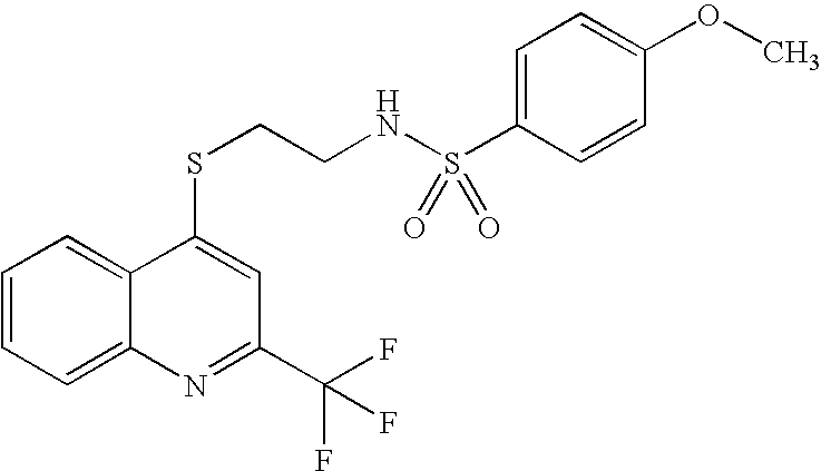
C1=CC=C2C(=C1)C(SCCNS(C1=CC=C(OC)C=C1)(=O)=O)=CC(C(F)(F)F)=N2
